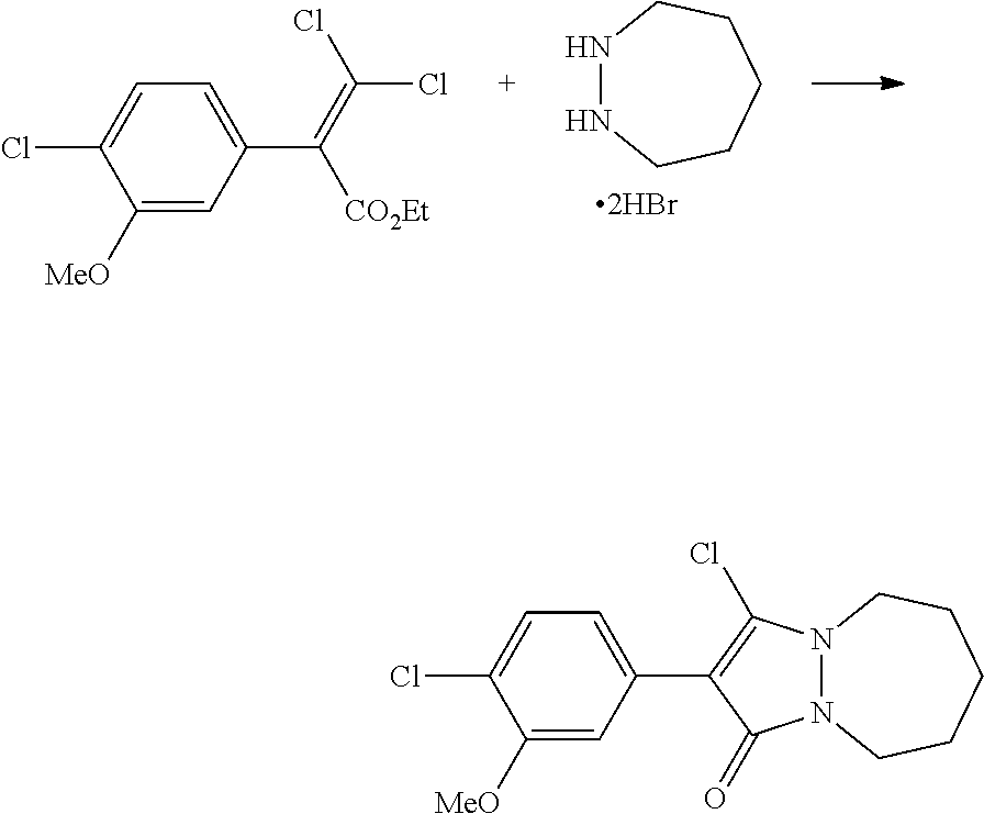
N1NCCCCC1.C1([MeO])=CC(C(=C(Cl)Cl)[CO2Et])=CC=C1Cl.C1([MeO])=CC(C2=C(Cl)N3N(C2=O)CCCCC3)=CC=C1Cl
